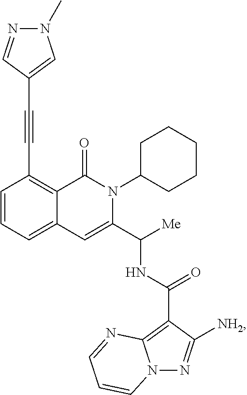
C1=CC=C2C(=C1C#CC1=CN(C)N=C1)C(=O)N(C1CCCCC1)C(C([Me])NC(C1=C3N(N=C1[NH2])C=CC=N3)=O)=C2
